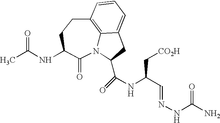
N12C3=C(CCC(NC(C)=O)C1=O)C=CC=C3CC2C(NC(C=NNC(N)=O)C[CO2H])=O
